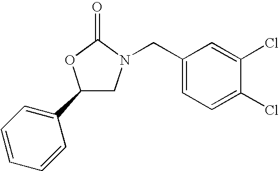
C1(C2=CC=CC=C2)CN(CC2=CC=C(Cl)C(Cl)=C2)C(=O)O1
